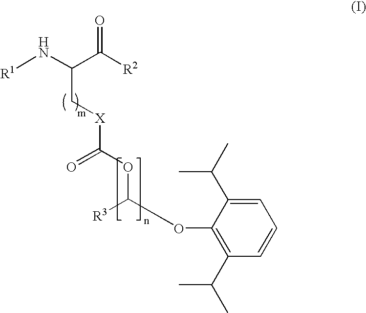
[R1]NC(C([R2])=O)C[X]C(OC(OC1=C(C(C)C)C=CC=C1C(C)C)[R3])=O
